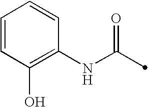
C1(NC(=O)C)=C(O)C=CC=C1
